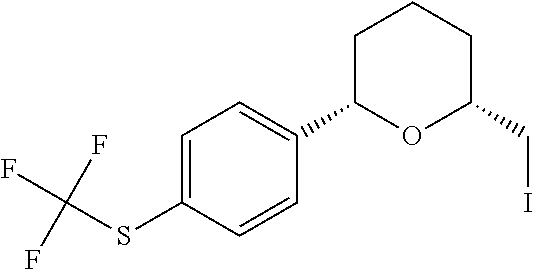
C1=C(SC(F)(F)F)C=CC(C2CCCC(CI)O2)=C1
